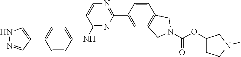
N1N=CC(C2=CC=C(NC3=NC(C4=CC5=C(C=C4)CN(C(OC4CCN(C)C4)=O)C5)=NC=C3)C=C2)=C1
